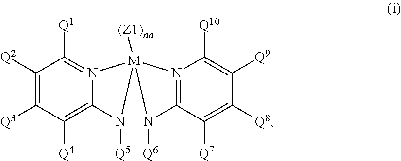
C1([Q2])=C([Q3])C([Q4])=C2N([Q5])[M]3([(Z1)nn])(N([Q6])C4=N3C([Q10])=C([Q9])C([Q8])=C4[Q7])N2=C1[Q1]
